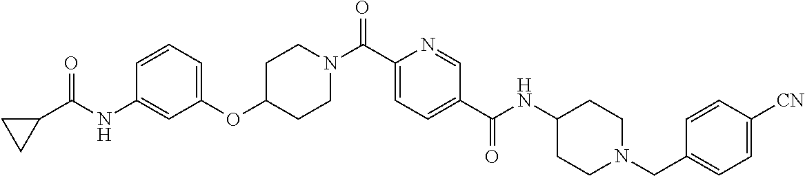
C1CN(C(C2=CC=C(C(=O)NC3CCN(CC4=CC=C([CN])C=C4)CC3)C=N2)=O)CCC1OC1=CC=CC(NC(=O)C2CC2)=C1
